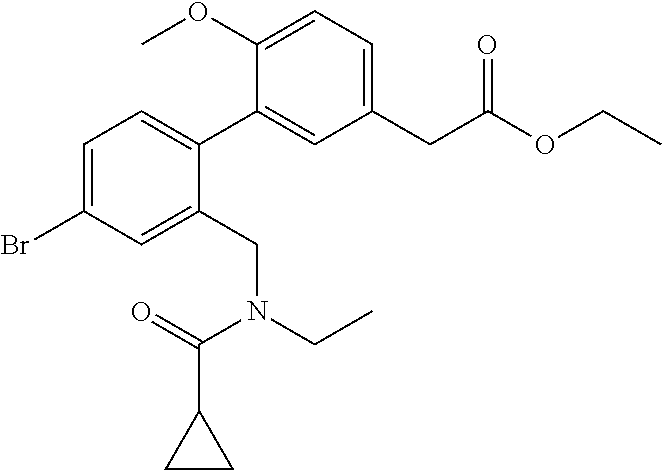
C1=C(Br)C=C(CN(C(C2CC2)=O)CC)C(C2=CC(CC(=O)OCC)=CC=C2OC)=C1
